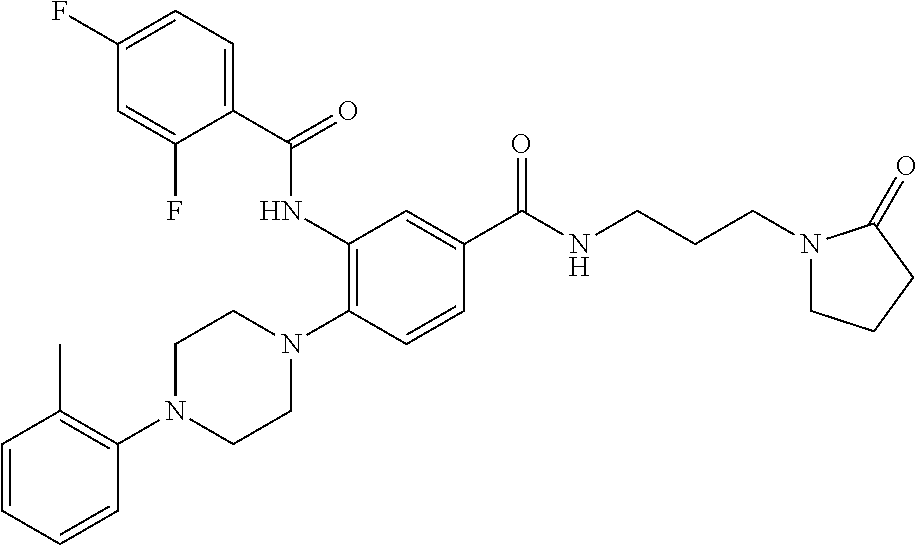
C1=CC=CC(N2CCN(C3=C(NC(=O)C4=CC=C(F)C=C4F)C=C(C(=O)NCCCN4CCCC4=O)C=C3)CC2)=C1C
